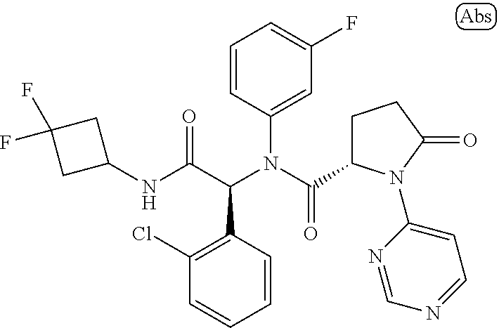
C1=CC(C(C(NC2CC(F)(F)C2)=O)N(C(=O)C2CCC(=O)N2C2=CC=NC=N2)C2=CC(F)=CC=C2)=C(Cl)C=C1
